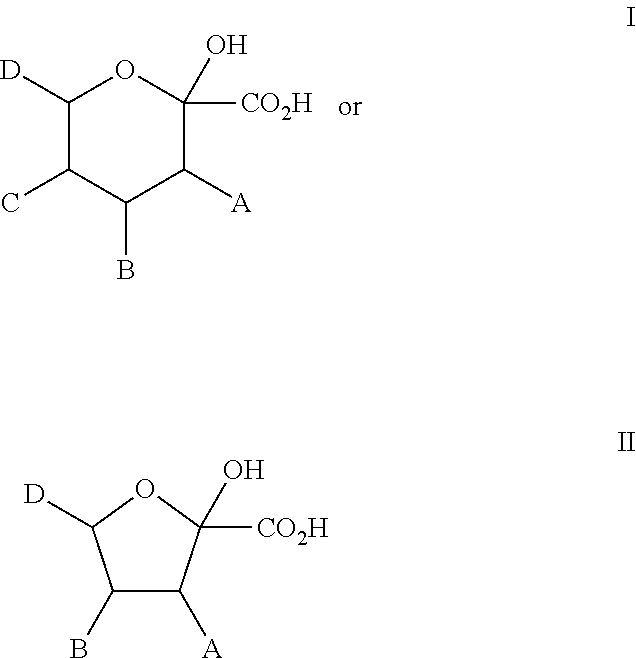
C1([D])C(C)C(B)C([A])C(O)([CO2H])O1.C1(B)C([A])C(O)([CO2H])OC1[D]
